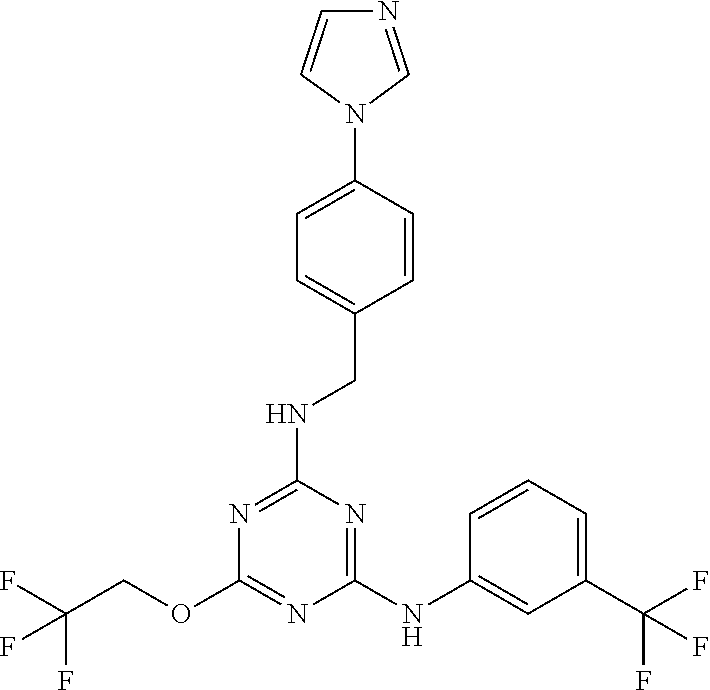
FC(F)(COC1=NC(NC2=CC(C(F)(F)F)=CC=C2)=NC(NCC2=CC=C(N3C=NC=C3)C=C2)=N1)F
